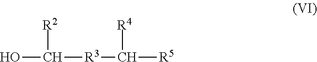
OC([R2])[R3]C([R4])[R5]
